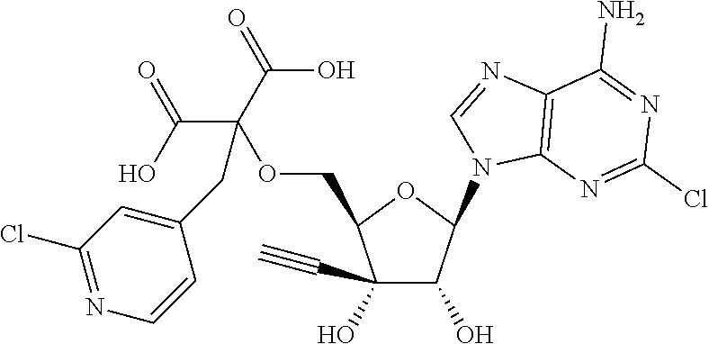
C1(C#C)(O)C(O)C(N2C=NC3=C2N=C(Cl)N=C3N)OC1COC(C(=O)O)(C(=O)O)CC1=CC(Cl)=NC=C1
